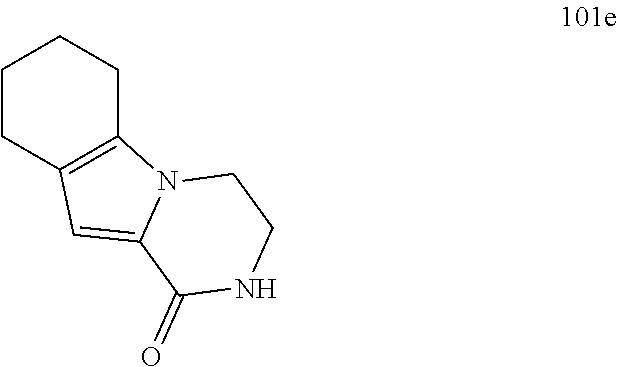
C1CC2=C(CC1)N1C(=C2)C(=O)NCC1
